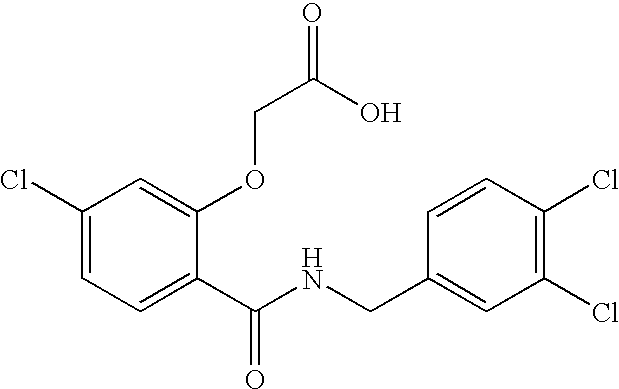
C1(Cl)=CC=C(C(NCC2=CC(Cl)=C(Cl)C=C2)=O)C(OCC(=O)O)=C1
